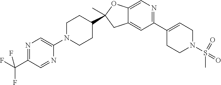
C1(C2=CCN(S(=O)(=O)C)CC2)=NC=C2C(=C1)CC(C)(C1CCN(C3=CN=C(C(F)(F)F)C=N3)CC1)O2
